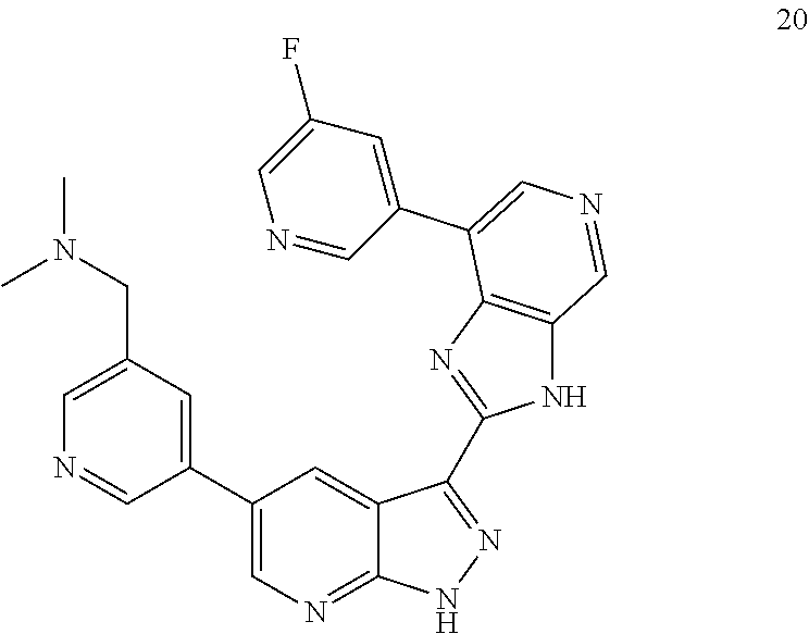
C1(C2=CC(CN(C)C)=CN=C2)=CN=C2C(=C1)C(C1=NC3=C(N1)C=NC=C3C1=CC(F)=CN=C1)=NN2
